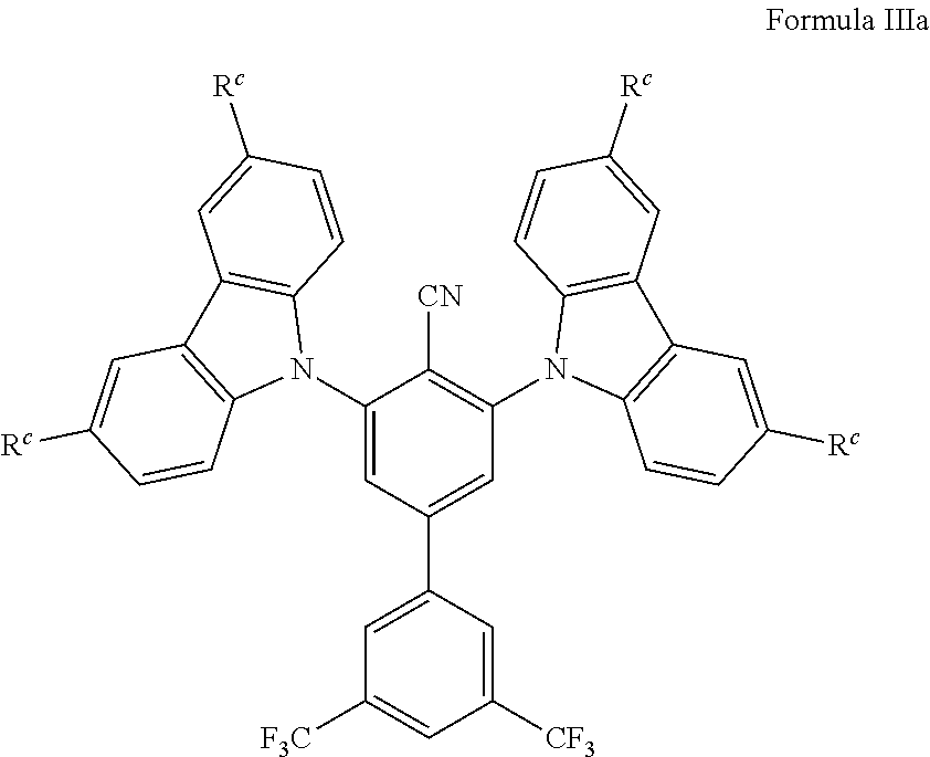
C1(N2C3=C(C4=C2C=CC([Rc])=C4)C=C([Rc])C=C3)=CC(C2=CC([F3C])=CC([CF3])=C2)=CC(N2C3=C(C4=C2C=CC([Rc])=C4)C=C([Rc])C=C3)=C1[CN]
